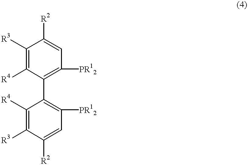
C1(C2=C([PR12])C=C([R2])C([R3])=C2[R4])=C([PR12])C=C([R2])C([R3])=C1[R4]
